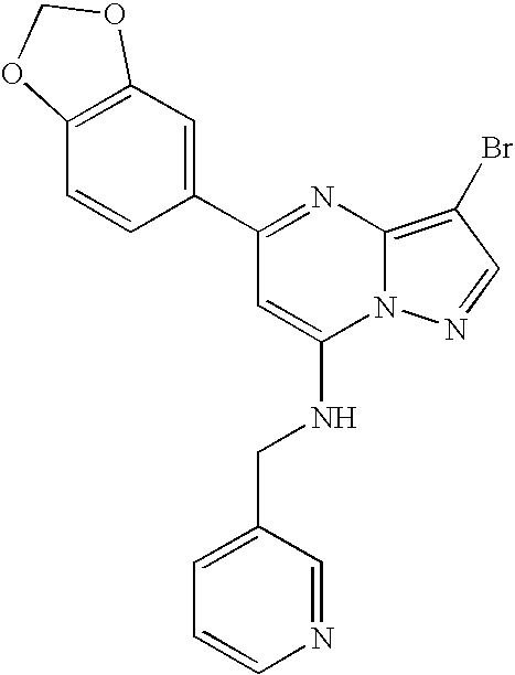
C1(C2=CC3=C(C=C2)OCO3)=NC2=C(Br)C=NN2C(NCC2=CC=CN=C2)=C1
